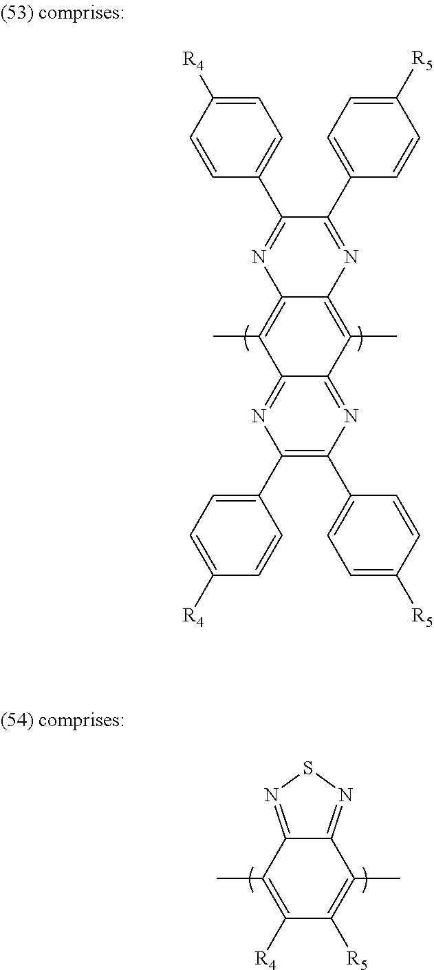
N1=C(C2=CC=C([R4])C=C2)C(C2=CC=C([R5])C=C2)=NC2=C(C)C3=NC(C4=CC=C([R5])C=C4)=C(C4=CC=C([R4])C=C4)N=C3C(C)=C12.C12=NSN=C1C(C)=C([R5])C([R4])=C2C
